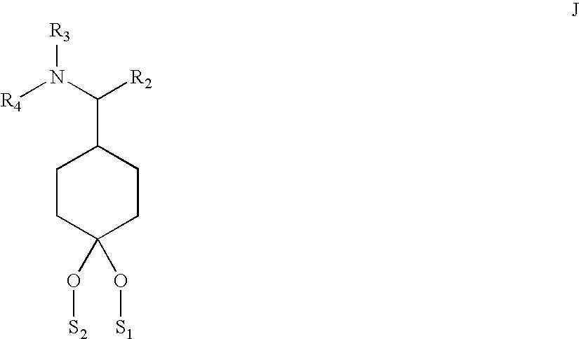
C1CC(O[S1])(O[S2])CCC1C([R2])N([R4])[R3]
